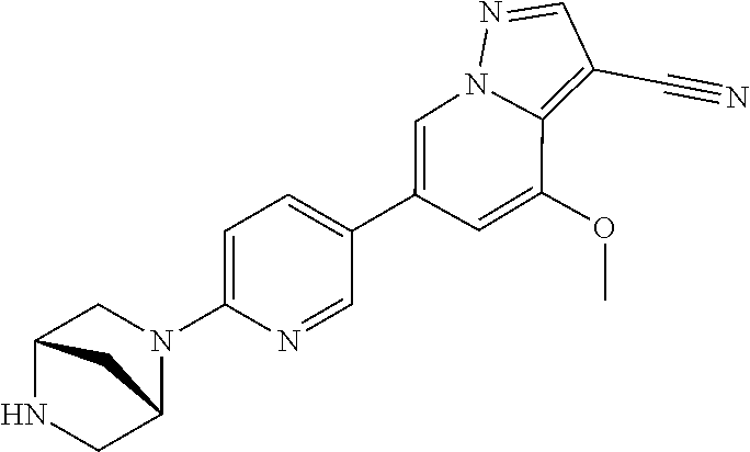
C1(C2=CN3C(=C(C#N)C=N3)C(OC)=C2)=CC=C(N2CC3NCC2C3)N=C1
